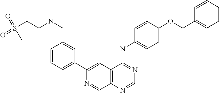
C1(C2=CC3=C(C=N2)N=CN=C3NC2=CC=C(OCC3=CC=CC=C3)C=C2)=CC=CC(CNCCS(=O)(=O)C)=C1
